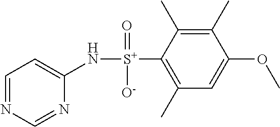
N([S+](C1=C(C)C=C(OC)C(C)=C1C)(=O)[O-])C1=CC=NC=N1
